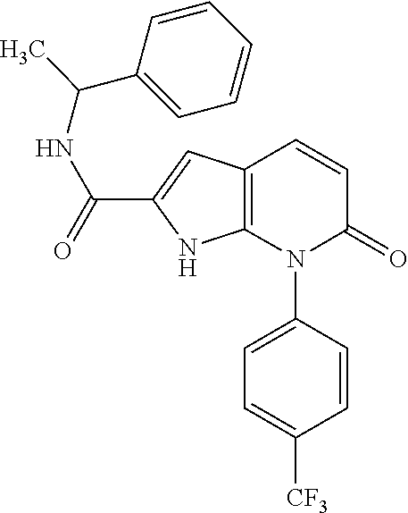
C1=CC(N2C(=O)C=CC3=C2NC(C(=O)NC(C)C2=CC=CC=C2)=C3)=CC=C1[CF3]
